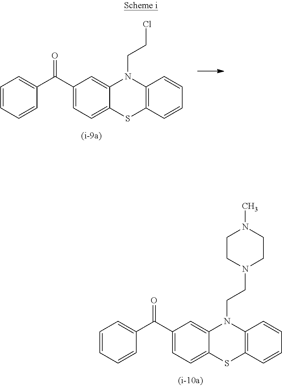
C1=CC=CC(C(C2=CC=C3C(=C2)N(CCN2CCN(C)CC2)C2=C(S3)C=CC=C2)=O)=C1.C1=CC=CC(C(C2=CC=C3C(=C2)N(CCCl)C2=C(S3)C=CC=C2)=O)=C1
